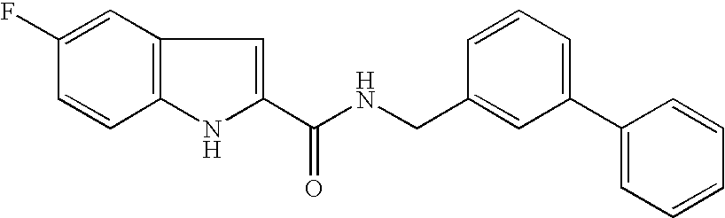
C1=C(F)C=CC2=C1C=C(C(NCC1=CC(C3=CC=CC=C3)=CC=C1)=O)N2
